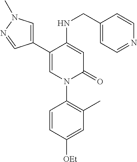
C1(C2=CN(C)N=C2)=CN(C2=C(C)C=C([OEt])C=C2)C(=O)C=C1NCC1=CC=NC=C1
